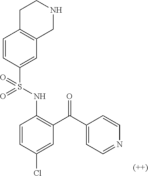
C1=CC(S(NC2=C(C(C3=CC=NC=C3)=O)C=C(Cl)C=C2)(=O)=O)=CC2=C1CCNC2
